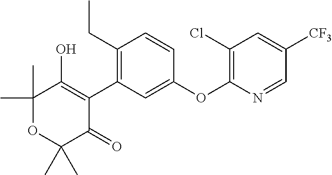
C1(C)(C)OC(C)(C)C(=O)C(C2=C(CC)C=CC(OC3=C(Cl)C=C([CF3])C=N3)=C2)=C1O
